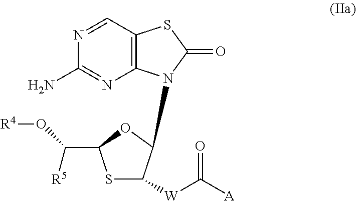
N1=CC2=C(N=C1N)N(C1C([W]C(=O)[A])SC(C(O[R4])[R5])O1)C(=O)S2
